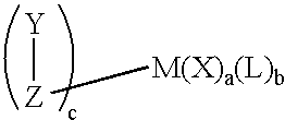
[Y][Z]
